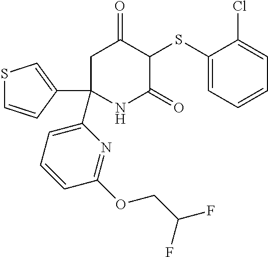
C1(SC2C(=O)CC(C3=CC=CC(OCC(F)F)=N3)(C3=CSC=C3)NC2=O)=CC=CC=C1Cl
